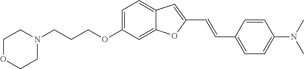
C1=C(OCCCN2CCOCC2)C=C2C(=C1)C=C(C=CC1=CC=C(N(C)C)C=C1)O2
